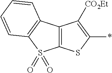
C12=C(C([CO2Et])=C(*)S1)C1=C(S2(=O)=O)C=CC=C1
